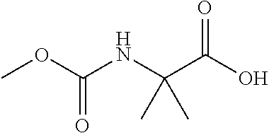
COC(=O)NC(C(=O)O)(C)C
